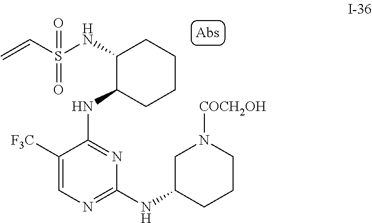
C1CCC(NS(C=C)(=O)=O)C(NC2=NC(NC3CN([COCH2OH])CCC3)=NC=C2[F3C])C1
